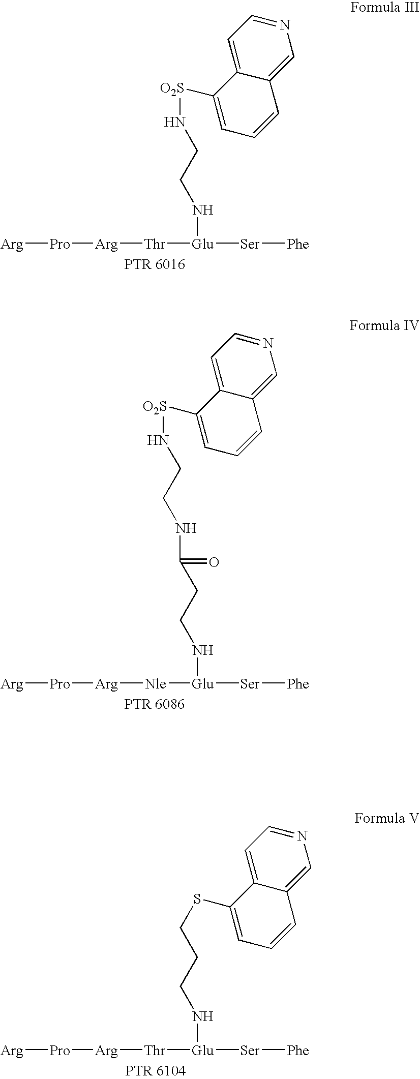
N(CCN[O2S]C1=CC=CC2=CN=CC=C12)[Glu]([Ser][Phe])[Thr][Arg][Pro][Arg].N(CCN[O2S]C1=CC=CC2=CN=CC=C12)C(CCN[Glu]([Ser][Phe])[Nle][Arg][Pro][Arg])=O.S(C1=CC=CC2=CN=CC=C12)CCCN[Glu]([Ser][Phe])[Thr][Arg][Pro][Arg]
